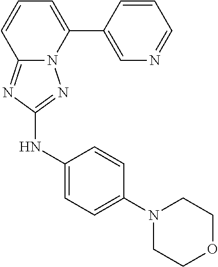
C1=CC(C2=CC=CC3=NC(NC4=CC=C(N5CCOCC5)C=C4)=NN23)=CN=C1
